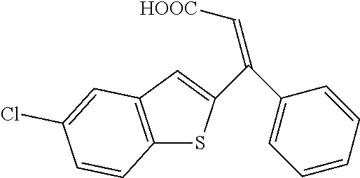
C12=C(C=C(C(C3=CC=CC=C3)=C[HOOC])S1)C=C(Cl)C=C2
